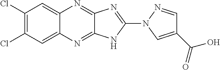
C1=C2N=C3N=C(N4N=CC(C(=O)O)=C4)NC3=NC2=CC(Cl)=C1Cl
